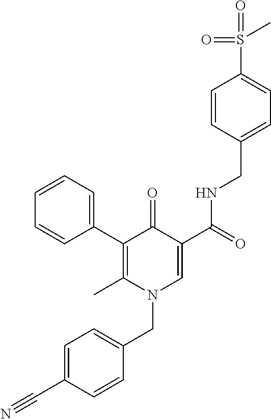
C1=CC(C2=C(C)N(CC3=CC=C(C#N)C=C3)C=C(C(=O)NCC3=CC=C(S(=O)(=O)C)C=C3)C2=O)=CC=C1
